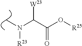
CN(C(C(O[R25])=O)[W23])[R23]
